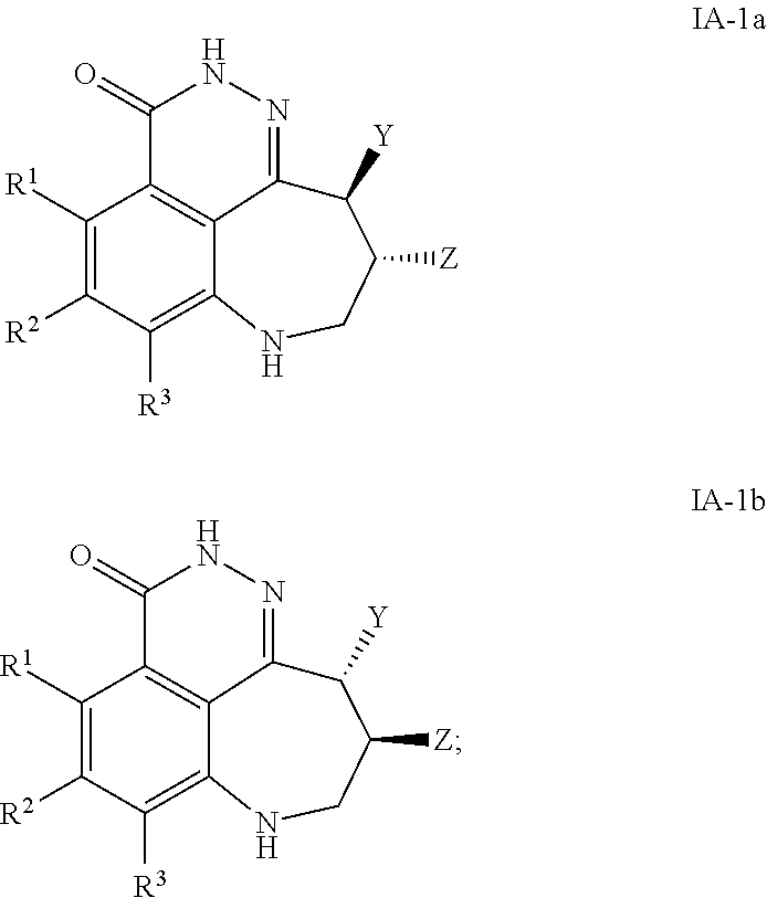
C12=C([R3])C([R2])=C([R1])C3=C1C(=NNC3=O)C([Y])C([Z])CN2.C12=C([R3])C([R2])=C([R1])C3=C1C(=NNC3=O)C([Y])C([Z])CN2
